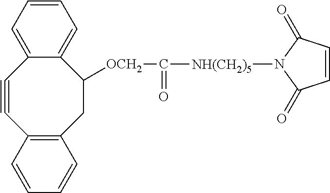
C1=CC=C2C(=C1)C([OCH2]C(=O)[NH(CH2)5]N1C(=O)C=CC1=O)CC1=C(C#C2)C=CC=C1
